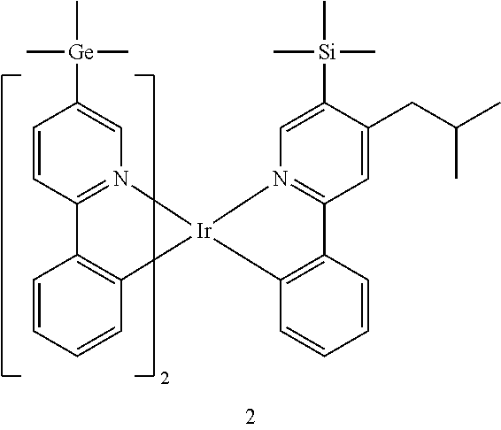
C1=CC2=N(C=C1[Ge](C)(C)C)[Ir]1(C3=C2C=CC=C3)N2=C(C=C(CC(C)C)C([Si](C)(C)C)=C2)C2=C1C=CC=C2
